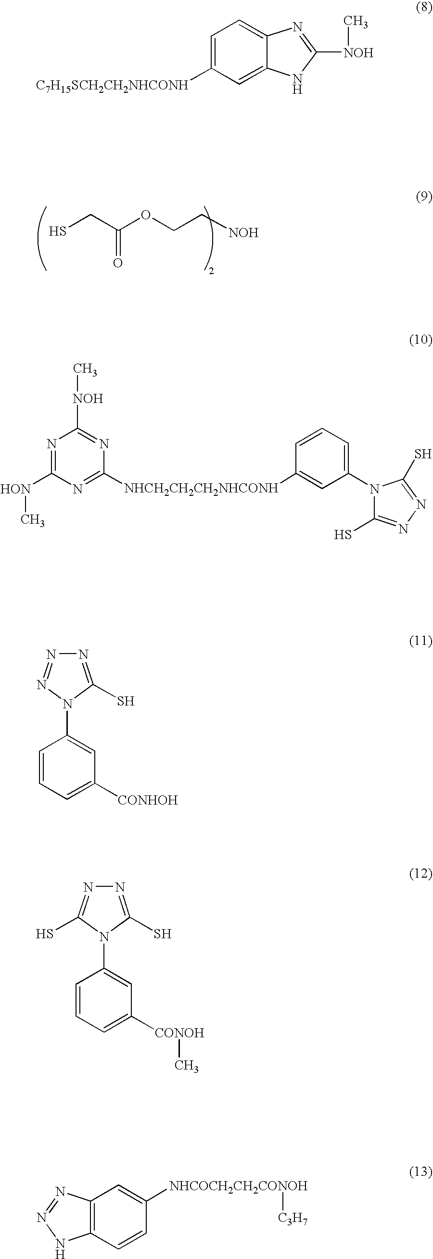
C(S)C(OCC[NOH])=O.C1=C([C7H15SCH2CH2NHCONH])C=C2C(=C1)N=C([NOH]C)N2.N1=C([HON]C)N=C([NHCH2CH2CH2NHCONH]C2=CC(N3C(S)=NN=C3S)=CC=C2)N=C1[NOH]C.N1=C(S)N(C2=CC([CONHOH])=CC=C2)N=N1.N1=C(S)N(C2=CC([CONOH]C)=CC=C2)C(S)=N1.C12=C(N=NN1)C=C([NHCOCH2CH2CONOH][C3H7])C=C2
